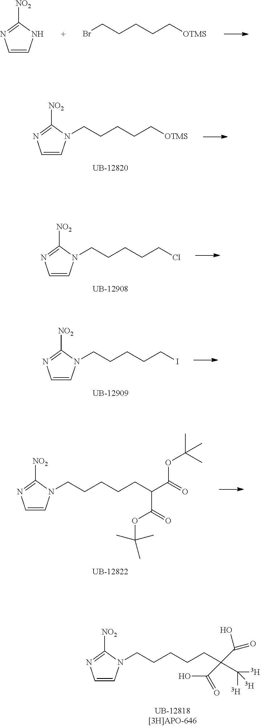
C1=CNC([NO2])=N1.BrCCCCC[OTMS].C(CCCC[OTMS])N1C=CN=C1[NO2].C(CCCCCl)N1C=CN=C1[NO2].C(CCCCI)N1C=CN=C1[NO2].C(CCCCC(C(OC(C)(C)C)=O)C(OC(C)(C)C)=O)N1C=CN=C1[NO2].C(CCCCC(C(O)=O)(C(=O)O)C([T])([T])[T])N1C=CN=C1[NO2]
